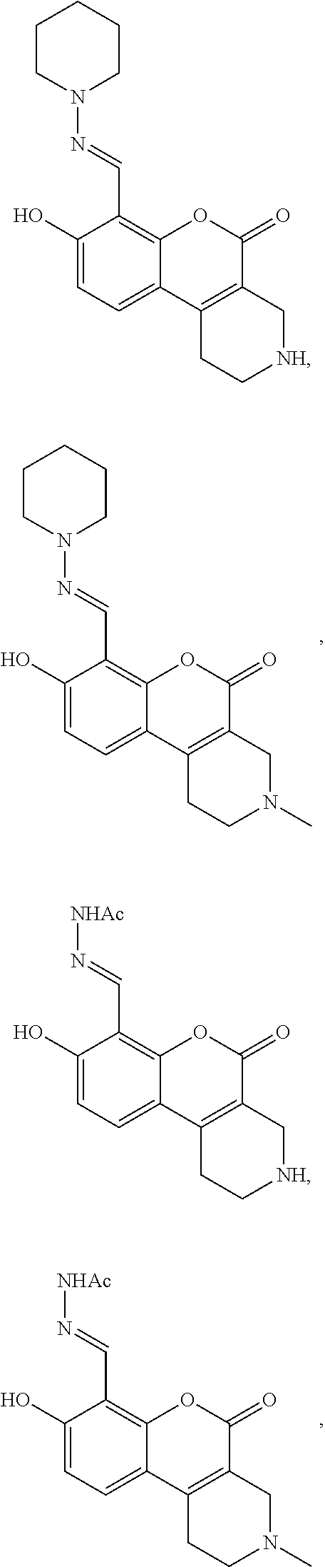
C1(O)=CC=C2C(=C1C=N[NHAc])OC(=O)C1=C2CCN(C)C1.C1(O)=CC=C2C(=C1C=NN1CCCCC1)OC(=O)C1=C2CCN(C)C1.C1(O)=CC=C2C(=C1C=NN1CCCCC1)OC(=O)C1=C2CC[NH]C1.C1(O)=CC=C2C(=C1C=N[NHAc])OC(=O)C1=C2CC[NH]C1
